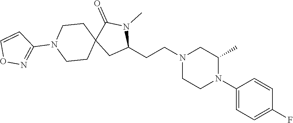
C1(N2C(C)CN(CCC3N(C)C(=O)C4(C3)CCN(C3=NOC=C3)CC4)CC2)=CC=C(F)C=C1
